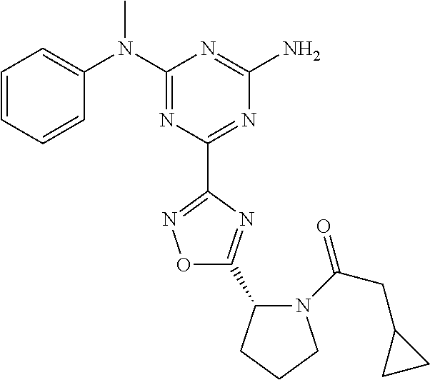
C1=CC=CC(N(C2=NC(C3=NOC(C4N(C(=O)CC5CC5)CCC4)=N3)=NC(N)=N2)C)=C1
